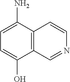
C12=C(C(N)=CC=C1O)C=CN=C2
